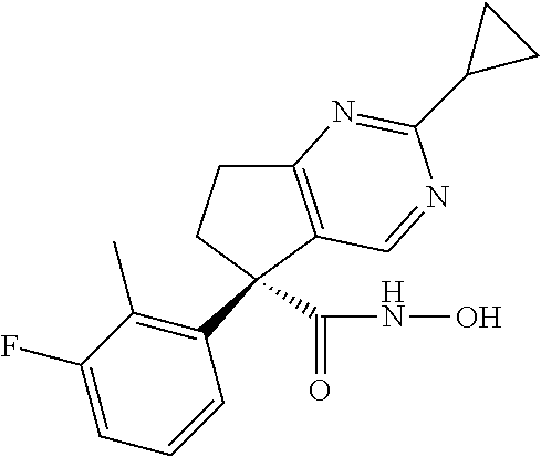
C12=C(C=NC(C3CC3)=N1)C(C1=C(C)C(F)=CC=C1)(C(NO)=O)CC2
